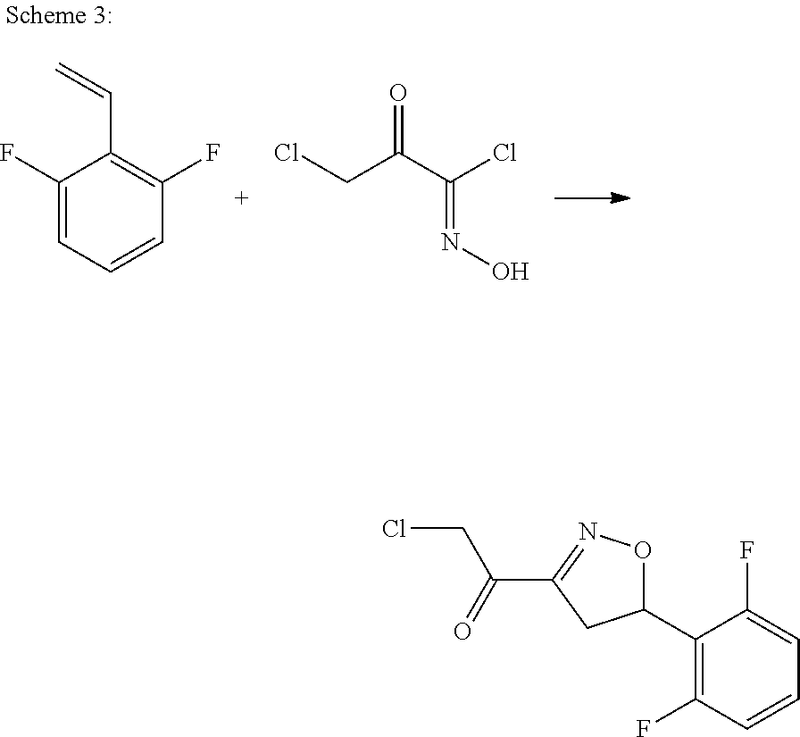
C1(F)=CC=CC(F)=C1C=C.ClCC(=O)C(Cl)=NO.C1(C2=C(F)C=CC=C2F)ON=C(C(CCl)=O)C1
